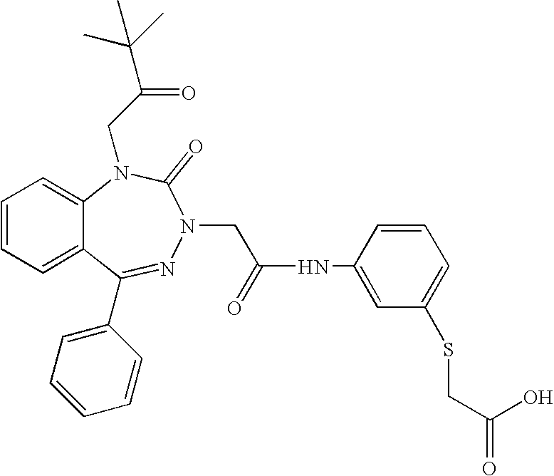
C1=CC=C2C(=C1)N(CC(C(C)(C)C)=O)C(=O)N(CC(NC1=CC(SCC(=O)O)=CC=C1)=O)N=C2C1=CC=CC=C1
